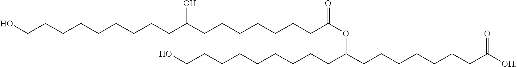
OCCCCCCCCCC(CCCCCCCC(OC(CCCCCCCCCO)CCCCCCCC([OH])=O)=O)O
